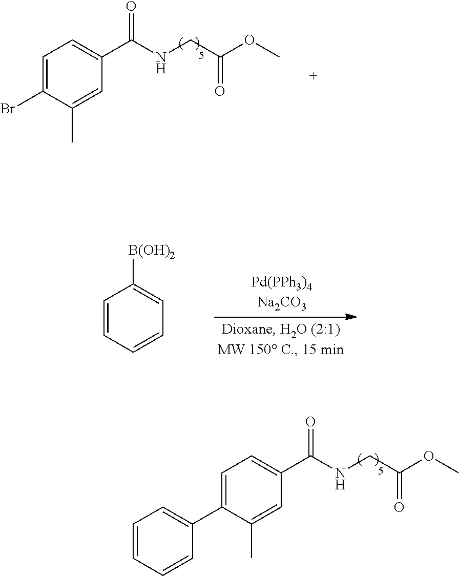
C1=CC=CC=C1[B(OH)2].C(=O)(CNC(C1=CC=C(C2=CC=CC=C2)C(C)=C1)=O)OC.C(=O)(CNC(C1=CC=C(Br)C(C)=C1)=O)OC
